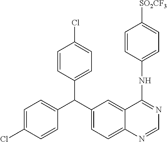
C1=C(Cl)C=CC(C(C2=CC=C3C(=C2)C(NC2=CC=C([SO2CF3])C=C2)=NC=N3)C2=CC=C(Cl)C=C2)=C1
